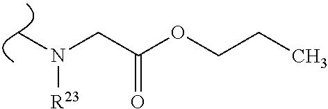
CN(CC(OCCC)=O)[R23]
